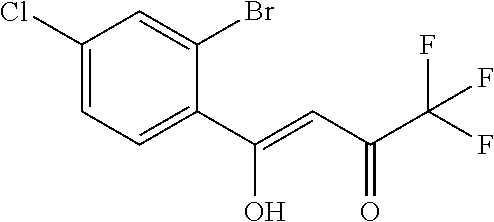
C1(Cl)=CC=C(C(=CC(C(F)(F)F)=O)O)C(Br)=C1
